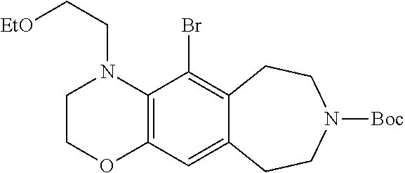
C1OC2=C(N(CC[EtO])C1)C(Br)=C1C(=C2)CCN([Boc])CC1
